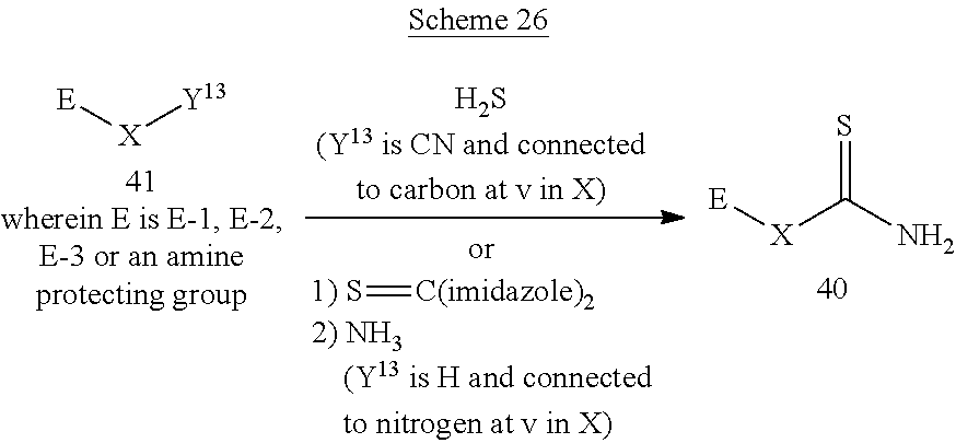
[E][X][Y13].[E][X]C(N)=S.[1) S]=[C(imidazole)2]
